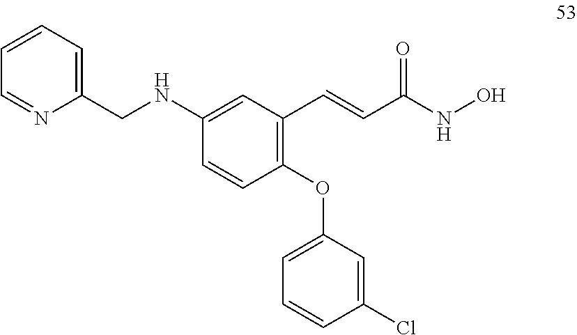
C1(OC2=CC=CC(Cl)=C2)=C(C=CC(NO)=O)C=C(NCC2=CC=CC=N2)C=C1
